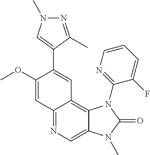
C12=NC=C3C(=C1C=C(C1=CN(C)N=C1C)C(OC)=C2)N(C1=NC=CC=C1F)C(=O)N3C
